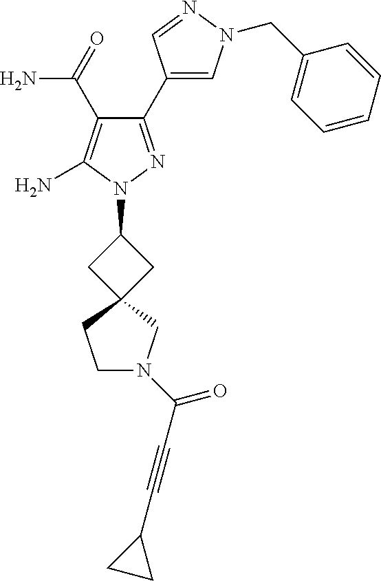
C1N(C(=O)C#CC2CC2)CC2(C1)CC(N1N=C(C3=CN(CC4=CC=CC=C4)N=C3)C(C(N)=O)=C1N)C2
